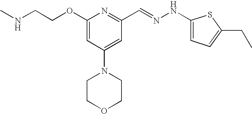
C(COC1=CC(N2CCOCC2)=CC(C=NNC2=CC=C(CC)S2)=N1)NC
